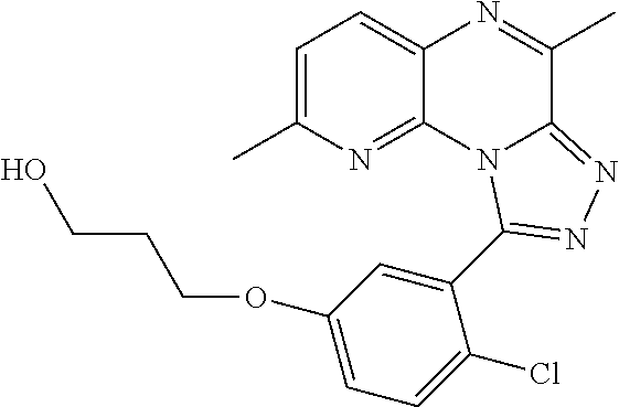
C1=C(C)N=C2C(=C1)N=C(C)C1=NN=C(C3=CC(OCCCO)=CC=C3Cl)N21
